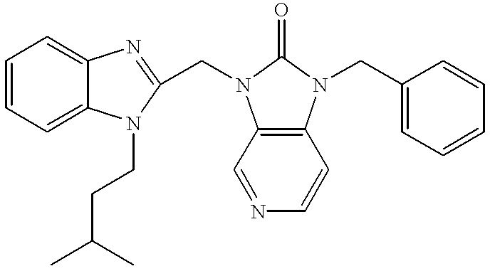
C1=CC=C2C(=C1)N=C(CN1C3=C(C=CN=C3)N(CC3=CC=CC=C3)C1=O)N2CCC(C)C
